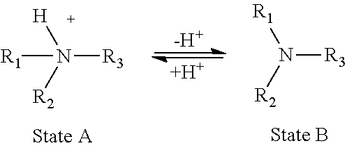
[-H+].[H].[R1]N([R3])([H])[R2].N([R3])([R1])[R2]
